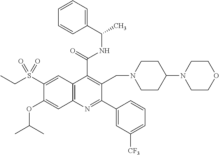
C1=CC=C(C(C)NC(C2=C(CN3CCC(N4CCOCC4)CC3)C(C3=CC([CF3])=CC=C3)=NC3=C2C=C(S(CC)(=O)=O)C(OC(C)C)=C3)=O)C=C1
